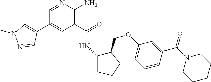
C1(C(=O)NC2C(COC3=CC=CC(C(=O)N4CCCCC4)=C3)CCC2)=C(N)N=CC(C2=CN(C)N=C2)=C1
